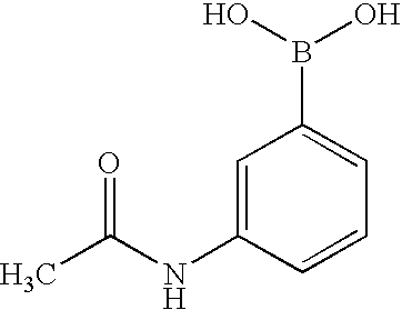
C1=C(NC(C)=O)C=CC=C1B(O)O
